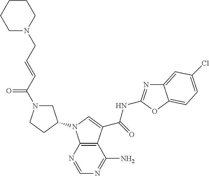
C12=C(N=CN=C1N)N(C1CN(C(C=CCN3CCCCC3)=O)CC1)C=C2C(=O)NC1=NC2=CC(Cl)=CC=C2O1
